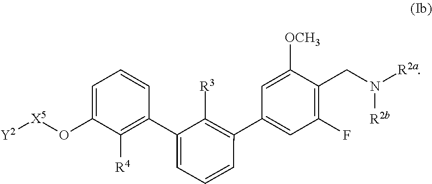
N([R2b])(CC1=C(F)C=C(C2=C([R3])C(C3=C([R4])C(O[X5][Y2])=CC=C3)=CC=C2)C=C1[OCH3])[R2a]
